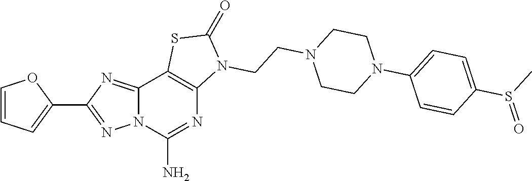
C12=NC(C3=CC=CO3)=NN1C(N)=NC1=C2SC(=O)N1CCN1CCN(C2=CC=C(S(C)=O)C=C2)CC1
